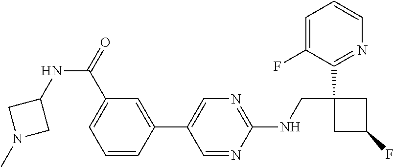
C1=NC(NCC2(C3=NC=CC=C3F)CC(F)C2)=NC=C1C1=CC(C(NC2CN(C)C2)=O)=CC=C1
